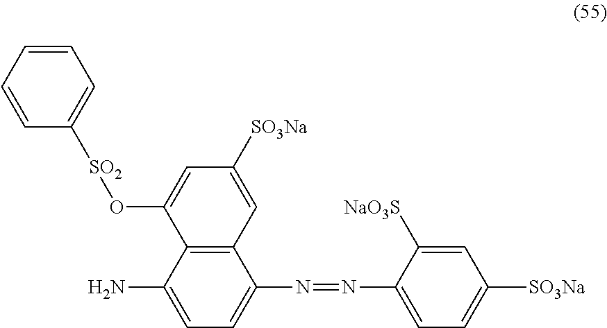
C1(N)=CC=C(N=NC2=CC=C([SO3Na])C=C2[NaO3S])C2=C1C(O[SO2]C1=CC=CC=C1)=CC([SO3Na])=C2
